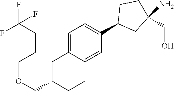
C1=C2C(=CC(C3CC(N)(CO)CC3)=C1)CCC(COCCCC(F)(F)F)C2
